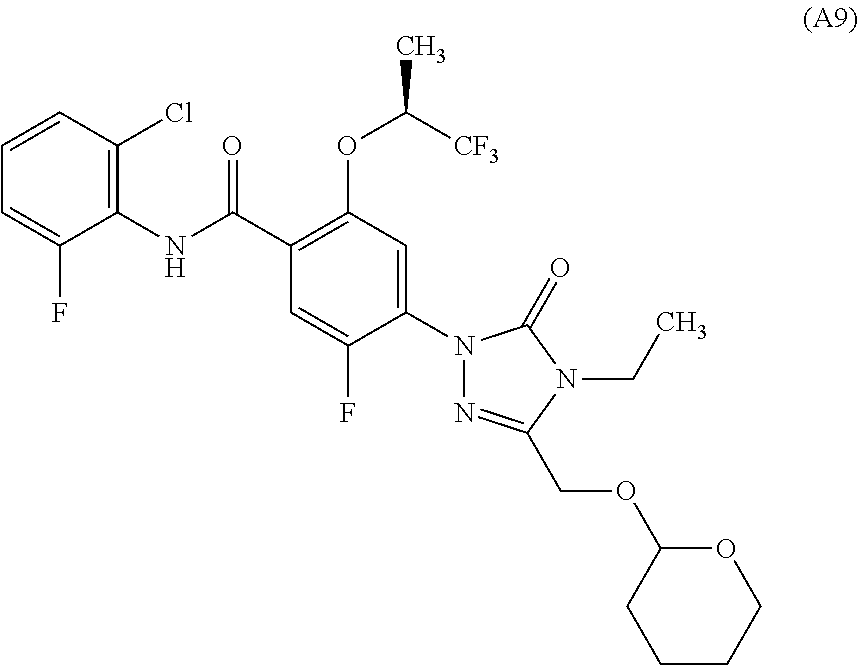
C1(C(NC2=C(Cl)C=CC=C2F)=O)=C(OC(C)[CF3])C=C(N2N=C(COC3CCCCO3)N(CC)C2=O)C(F)=C1
